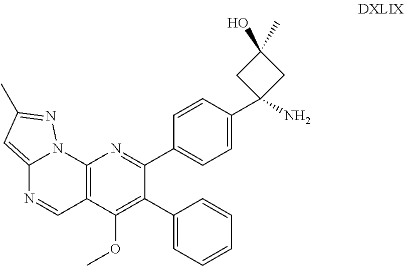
C12=C(C(OC)=C(C3=CC=CC=C3)C(C3=CC=C(C4(N)CC(O)(C)C4)C=C3)=N1)C=NC1=CC(C)=NN21
